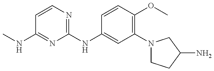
CNC1=NC(NC2=CC(N3CCC(N)C3)=C(OC)C=C2)=NC=C1
